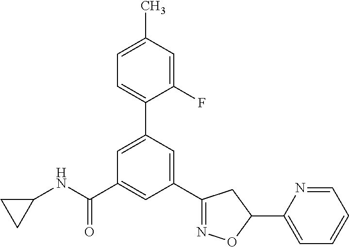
C1(NC(=O)C2=CC(C3=NOC(C4=CC=CC=N4)C3)=CC(C3=CC=C(C)C=C3F)=C2)CC1
